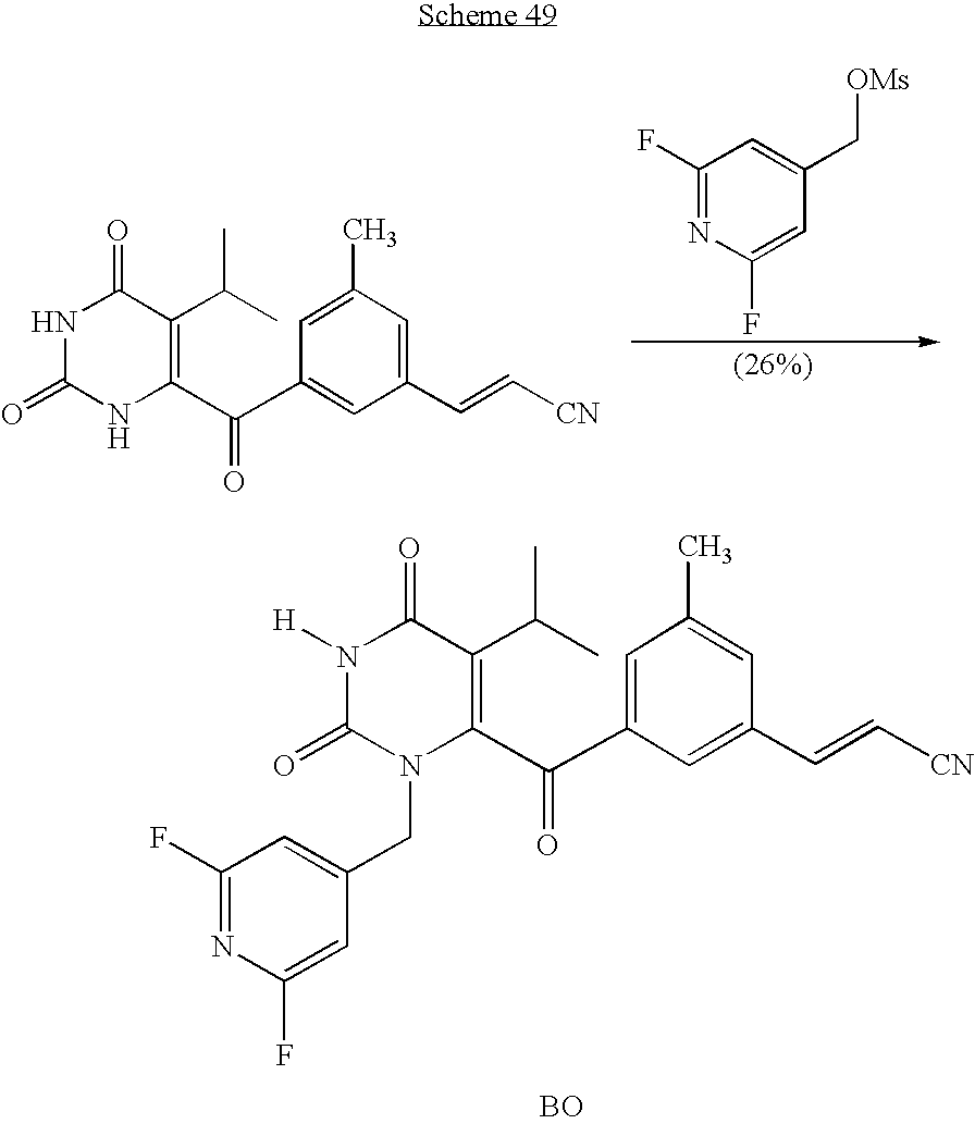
N1([H])C(=O)N(CC2=CC(F)=NC(F)=C2)C(C(C2=CC(C)=CC(C=C[CN])=C2)=O)=C(C(C)C)C1=O.[BO].N1C(=O)NC(C(C2=CC(C=C[CN])=CC(C)=C2)=O)=C(C(C)C)C1=O.C1(F)=NC(F)=CC(C[OMs])=C1
